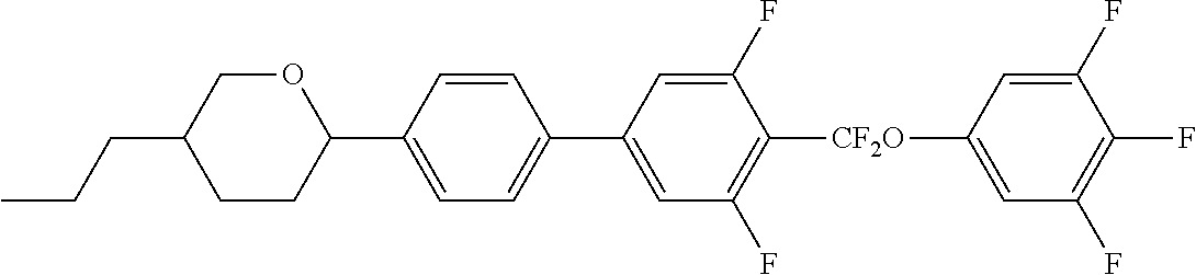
C1(C2=CC(F)=C([CF2O]C3=CC(F)=C(F)C(F)=C3)C(F)=C2)=CC=C(C2OCC(CCC)CC2)C=C1
